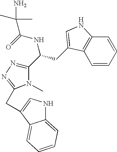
C12=CC=CC=C1NC=C2CC1=NN=C(C(NC(=O)C(C)(C)N)CC2=CNC3=C2C=CC=C3)N1C
